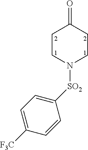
C1CN([SO2]C2=CC=C([F3C])C=C2)CCC1=O
